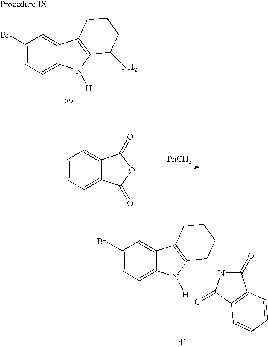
C1(Br)=CC=C2C(=C1)C1=C(N2[H])C(N2C(=O)C3=C(C2=O)C=CC=C3)CCC1.C1(Br)=CC=C2C(=C1)C1=C(N2[H])C(N)CCC1.[PhCH3].C1=CC=C2C(=C1)C(=O)OC2=O
